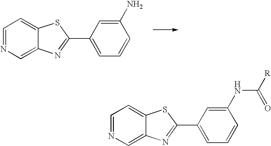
C1=NC=C2C(=C1)SC(C1=CC=CC(N)=C1)=N2.C1=NC=C2C(=C1)SC(C1=CC=CC(NC(=O)[R])=C1)=N2
